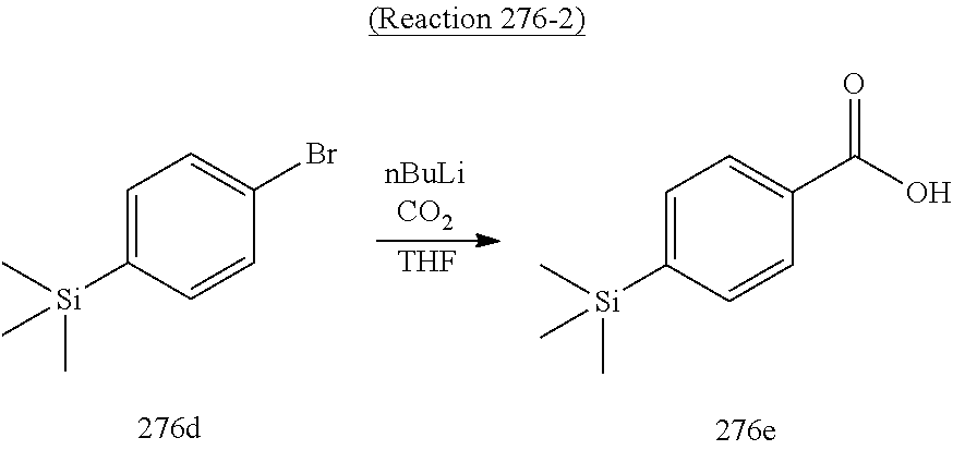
C1=C([Si](C)(C)C)C=CC(Br)=C1.C1=C([Si](C)(C)C)C=CC(C(O)=O)=C1.[THF]
